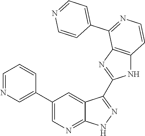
C1=NC=C(C2=CN=C3C(=C2)C(C2=NC4=C(N2)C=CN=C4C2=CC=NC=C2)=NN3)C=C1
